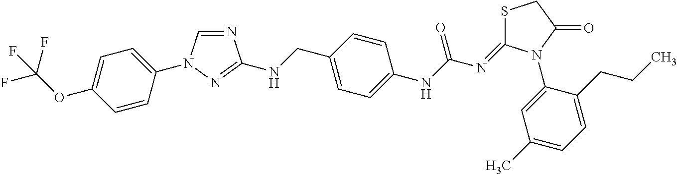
C1=CC(N2C=NC(NCC3=CC=C(NC(N=C4SCC(=O)N4C4=CC(C)=CC=C4CCC)=O)C=C3)=N2)=CC=C1OC(F)(F)F
